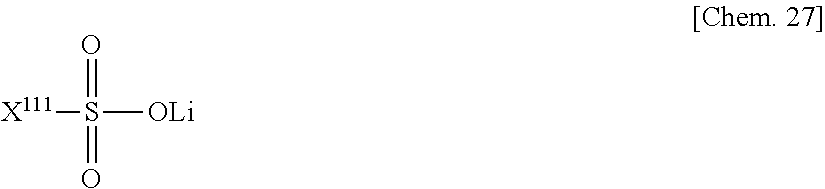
[X111]S(=O)(=O)[OLi]
